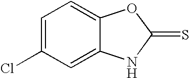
C1=C(Cl)C=C2C(=C1)OC(=S)N2
